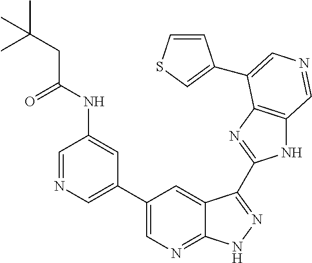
C1=NC=C(C2=CN=C3C(=C2)C(C2=NC4=C(N2)C=NC=C4C2=CSC=C2)=NN3)C=C1NC(CC(C)(C)C)=O
